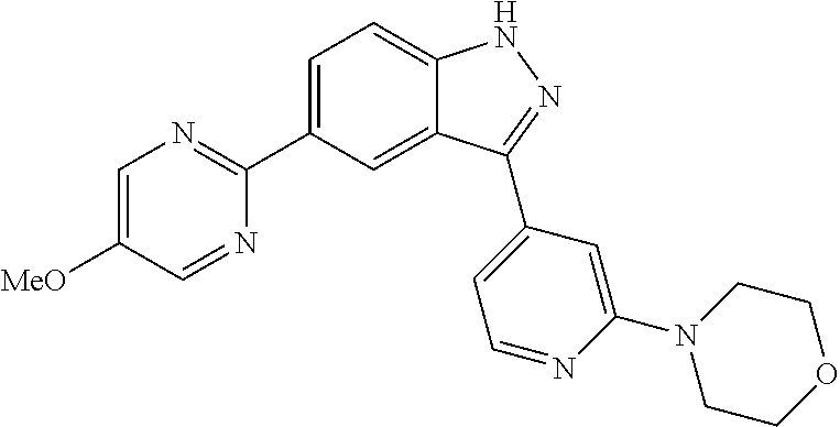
C1=C(C2=NC=C([MeO])C=N2)C=C2C(=C1)NN=C2C1=CC=NC(N2CCOCC2)=C1
